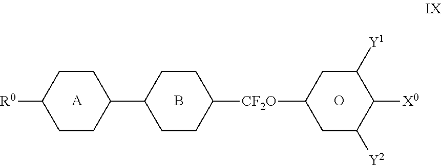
C1CC(C2CCC([CF2O]C3CC([Y2])C([X0])C([Y1])C3)CC2)CCC1[R0].[A].B.O
